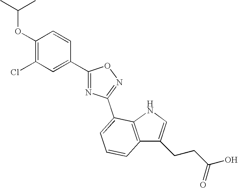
C1(OC(C)C)=C(Cl)C=C(C2=NC(C3=CC=CC4=C3NC=C4CCC(O)=O)=NO2)C=C1
